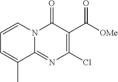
ClC1=C(C([OMe])=O)C(=O)N2C(=N1)C(C)=CC=C2
